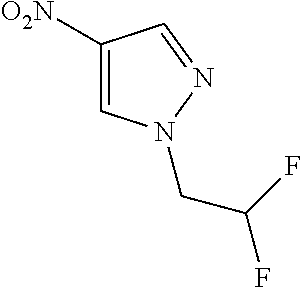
C1([O2N])=CN(CC(F)F)N=C1
